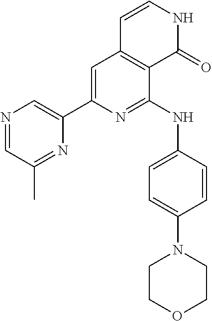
C1(C2=CC3=C(C(NC4=CC=C(N5CCOCC5)C=C4)=N2)C(=O)NC=C3)=CN=CC(C)=N1
